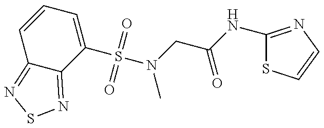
C12=NSN=C1C(S(N(C)CC(=O)NC1=NC=CS1)(=O)=O)=CC=C2
